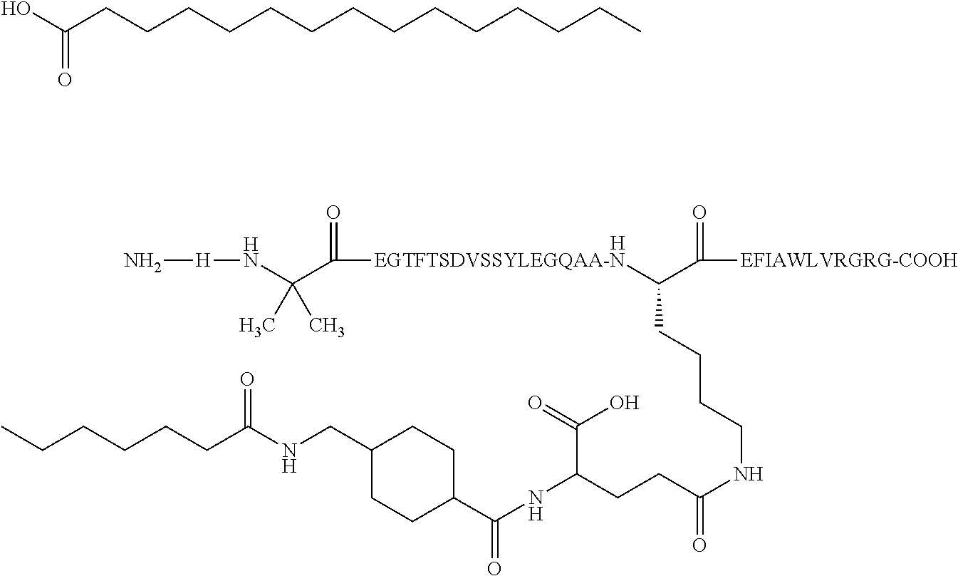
N[H]NC(C([EGTFTSDVSSYLEGQAA-N]C(C([EFIAWLVRGRG-COOH])=O)CCCCNC(=O)CCC(NC(=O)C1CCC(CNC(CCCCCC)=O)CC1)C(O)=O)=O)(C)C.[H].C(CCCCCCCCCCCC)CC(O)=O
